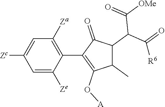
C1=C([Ze])C(C2=C(O[A])C(C)C(C(C(=O)[R6])C([OMe])=O)C2=O)=C([Za])C=C1[Zc]
